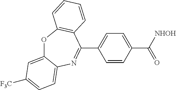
O1C2=CC([F3C])=CC=C2N=C(C2=CC=C(C([NHOH])=O)C=C2)C2=C1C=CC=C2
